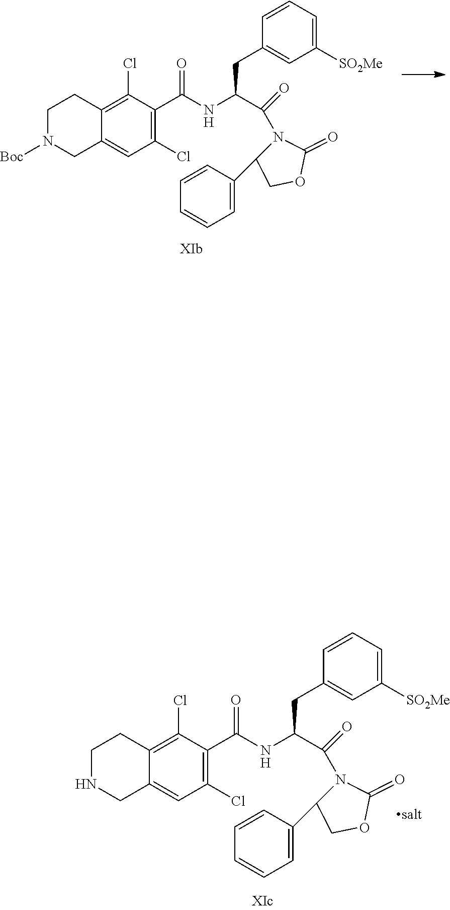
C12=C(Cl)C(C(NC(C(N3C(C4=CC=CC=C4)COC3=O)=O)CC3=CC([SO2Me])=CC=C3)=O)=C(Cl)C=C1CN([Boc])CC2.C12=C(Cl)C(C(NC(C(N3C(C4=CC=CC=C4)COC3=O)=O)CC3=CC([SO2Me])=CC=C3)=O)=C(Cl)C=C1CNCC2
